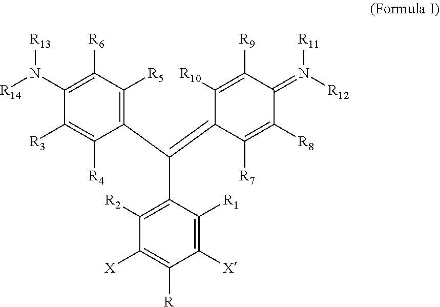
C1(N([R14])[R13])=C([R6])C([R5])=C(C(=C2C([R7])=C([R8])C(=N([R11])[R12])C([R9])=C2[R10])C2=C([R2])C([X])=C([R])C([X])=C2[R1])C([R4])=C1[R3]
